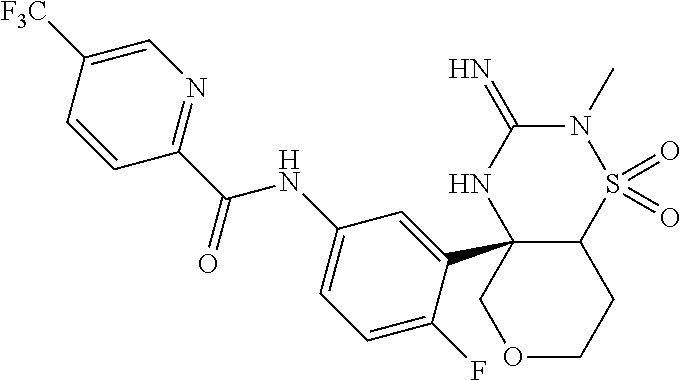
C12C(C3=CC(NC(C4=NC=C([F3C])C=C4)=O)=CC=C3F)(NC(=N)N(C)S1(=O)=O)COCC2
